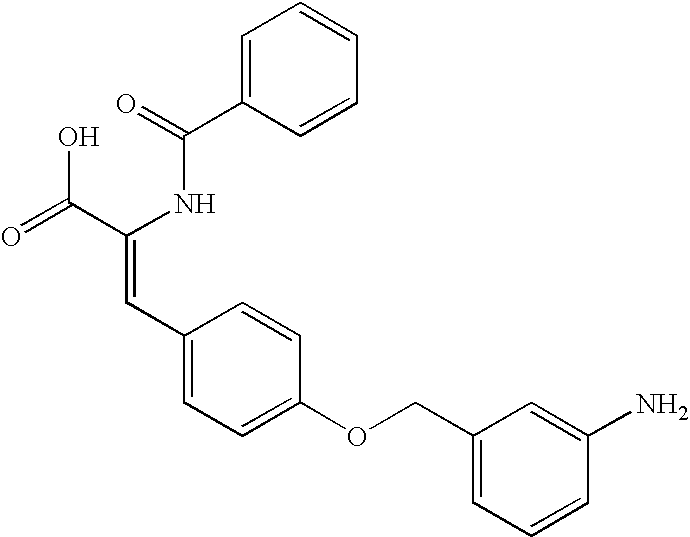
C1=C(C(=O)NC(C(=O)O)=CC2=CC=C(OCC3=CC=CC(N)=C3)C=C2)C=CC=C1
